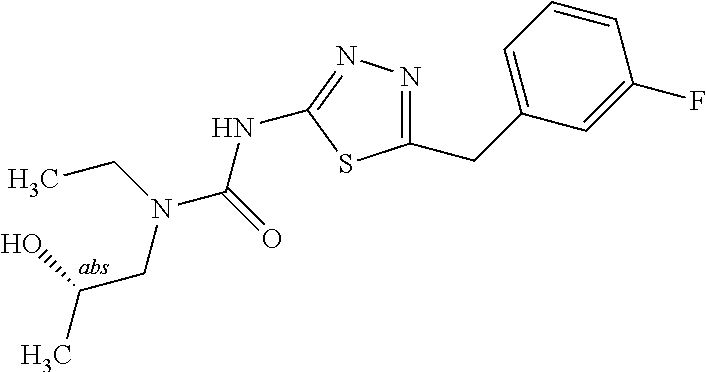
C1=C(CC2=NN=C(NC(=O)N(CC)CC(C)O)S2)C=C(F)C=C1
